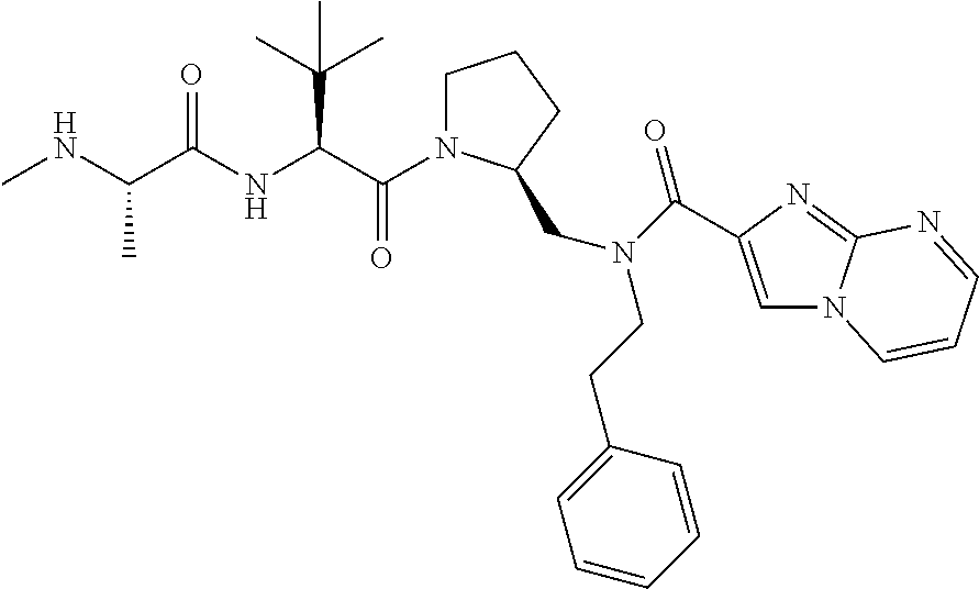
C(=O)(C(C(C)(C)C)NC(=O)C(C)NC)N1CCCC1CN(CCC1=CC=CC=C1)C(=O)C1=CN2C(=N1)N=CC=C2
